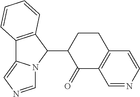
C12=C(C(C3C(=O)C4=C(CC3)C=CN=C4)N3C1=CN=C3)C=CC=C2
